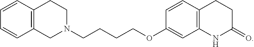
C12=C(C=C(OCCCCN3CCC4=C(C3)C=CC=C4)C=C1)NC(=O)CC2
